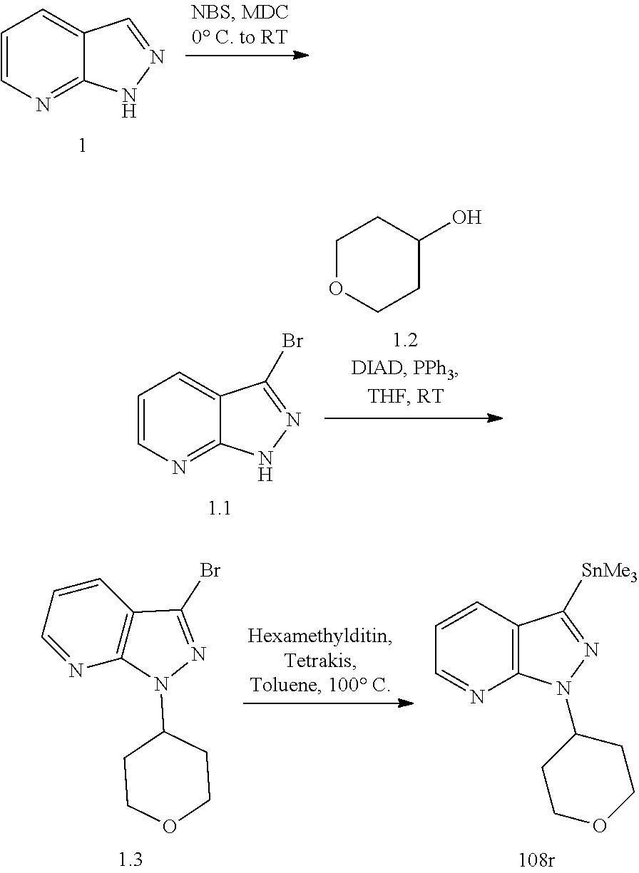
C1=CN=C2C(=C1)C=NN2.C1OCCC(O)C1.C1=CN=C2C(=C1)C(Br)=NN2.C12=C(C=CC=N1)C([SnMe3])=NN2C1CCOCC1.C1=CC=NC2=C1C(Br)=NN2C1CCOCC1
